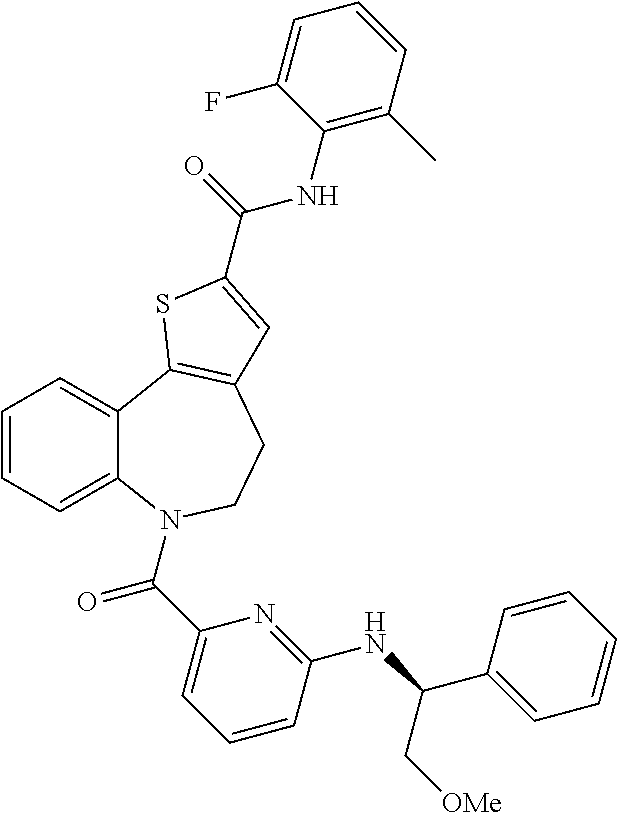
C1=CC=C2C(=C1)C1=C(CCN2C(C2=CC=CC(NC(C3=CC=CC=C3)C[OMe])=N2)=O)C=C(C(=O)NC2=C(C)C=CC=C2F)S1
